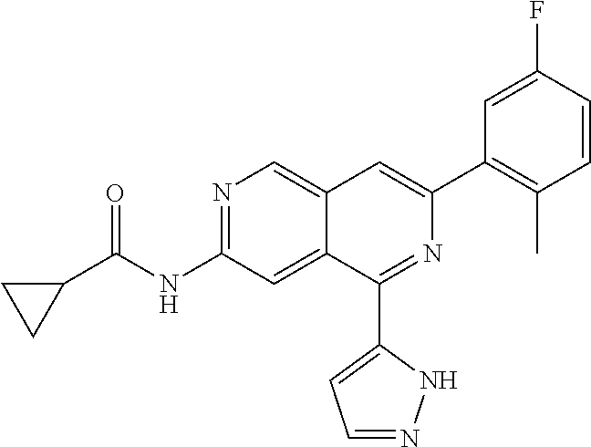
C1C(C(NC2=NC=C3C(=C2)C(C2=CC=NN2)=NC(C2=C(C)C=CC(F)=C2)=C3)=O)C1
